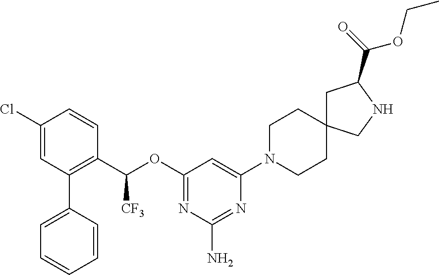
C1(C2=CC=CC=C2)=C(C(OC2=NC(N)=NC(N3CCC4(CC3)CC(C(=O)OCC)NC4)=C2)[CF3])C=CC(Cl)=C1
